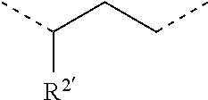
CC(CCC)[R2]
